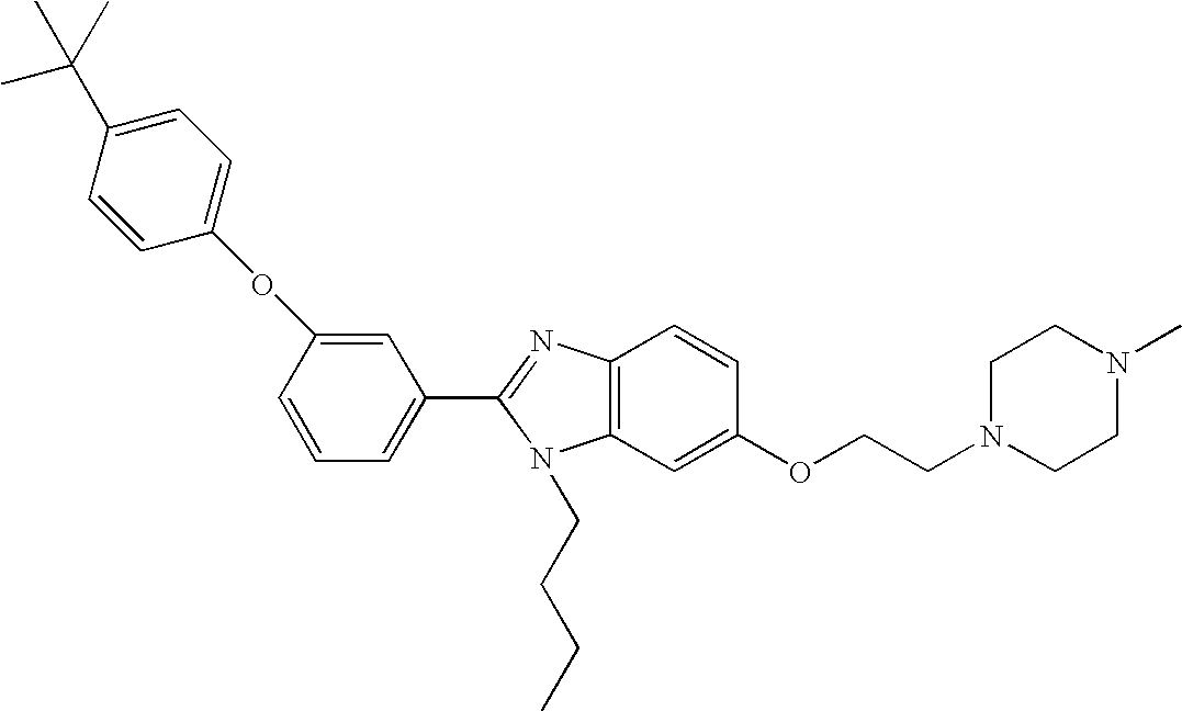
C1(C2=NC3=C(N2CCCC)C=C(OCCN2CCN(C)CC2)C=C3)=CC=CC(OC2=CC=C(C(C)(C)C)C=C2)=C1
